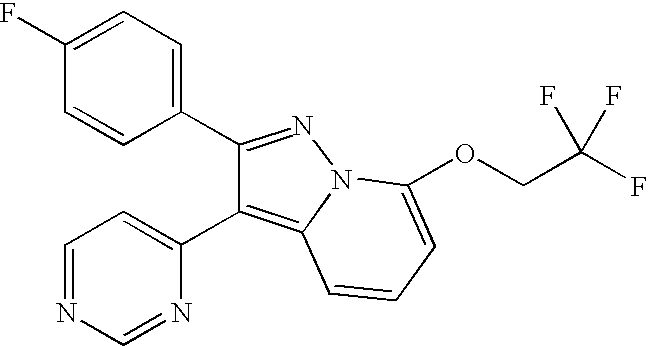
C1(F)=CC=C(C2=NN3C(=C2C2=CC=NC=N2)C=CC=C3OCC(F)(F)F)C=C1
